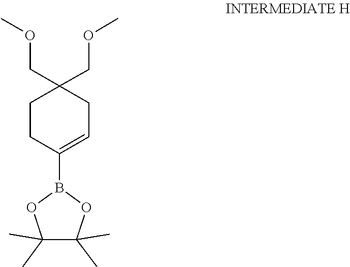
O(C)CC1(COC)CCC(B2OC(C)(C)C(C)(C)O2)=CC1
